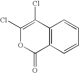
C12=C(C=CC=C1)C(=O)OC(Cl)=C2Cl
